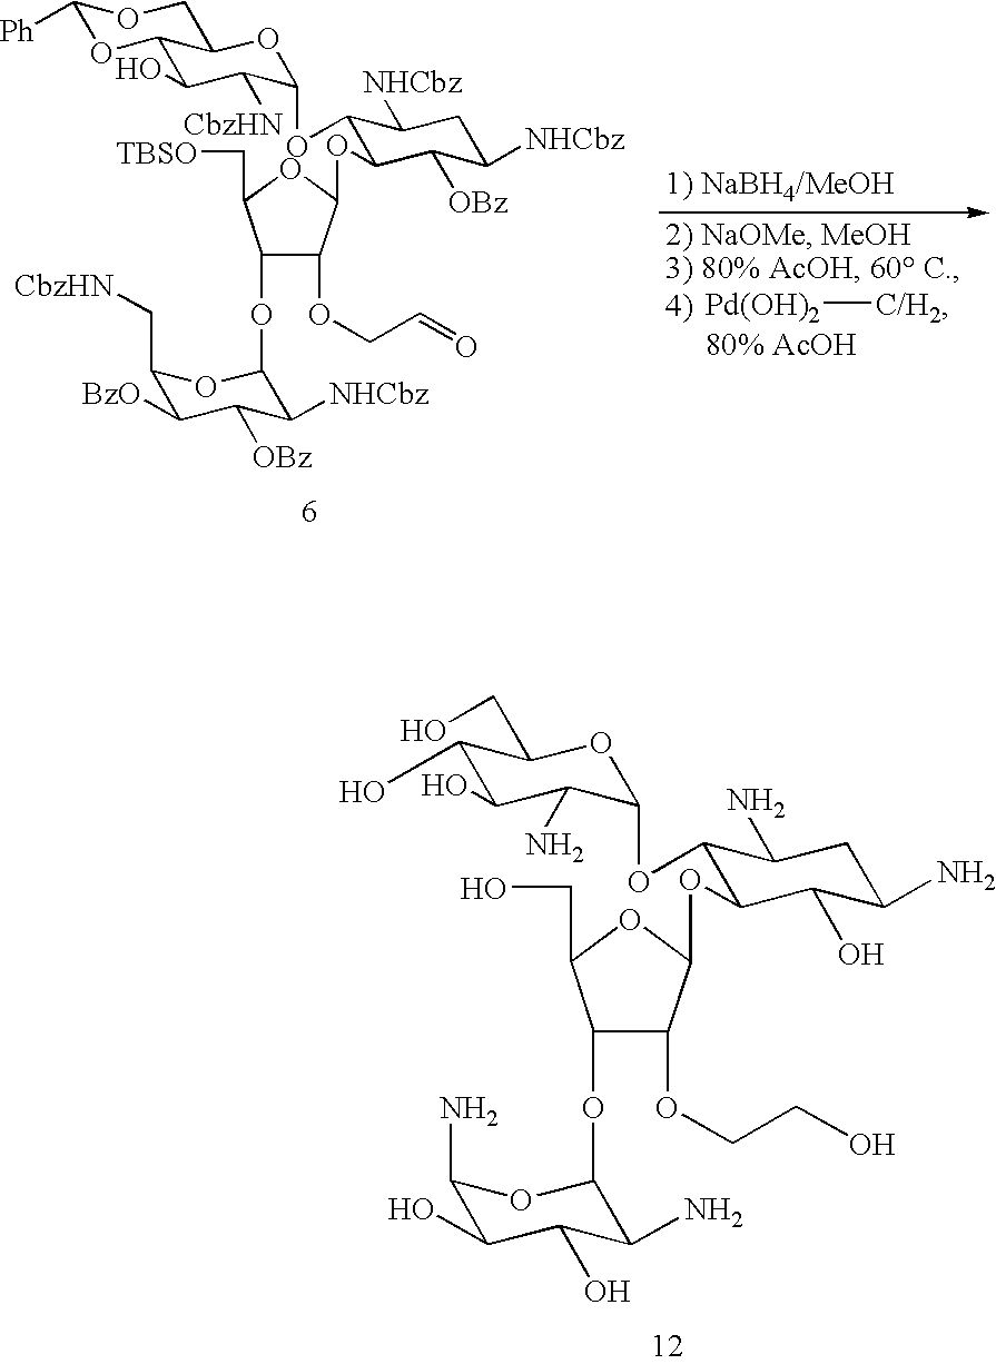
C1([Ph])OC2C(O)C([CbzHN])C(OC3C(OC4C(OCC=O)C(OC5C([NHCbz])C([OBz])C([BzO])C(C[CbzHN])O5)C(C[TBSO])O4)C([OBz])C([NHCbz])CC3[NHCbz])OC2CO1.[Pd(OH)2][C/H2].[80% AcOH].C(C1C(O)C(O)C(N)C(OC2C(OC3C(OCCO)C(OC4C(N)C(O)C(O)C(N)O4)C(CO)O3)C(O)C(N)CC2N)O1)O
